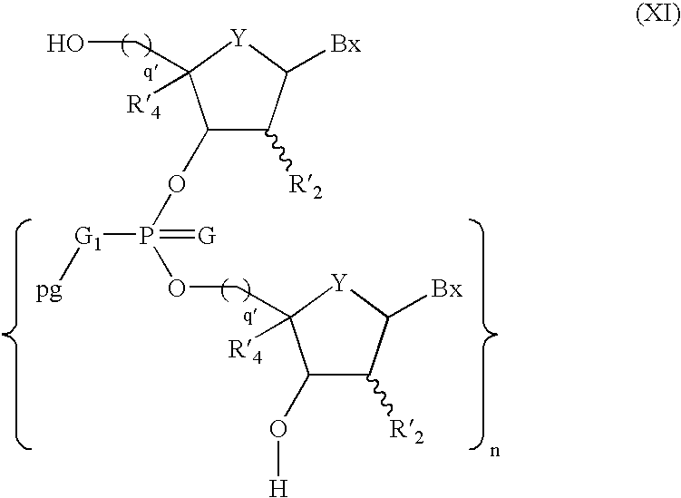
C1([R2])C(OP(OCC2([R4])C(O[H])C([R2])C([Bx])[Y]2)([G1][pg])=[G])C(CO)([R4])[Y]C1[Bx]
